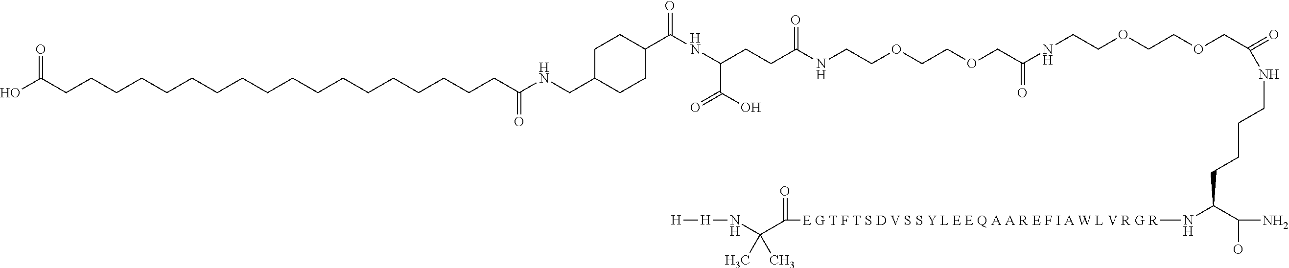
C(=O)(C1CCC(CNC(CCCCCCCCCCCCCCCCCCC(O)=O)=O)CC1)NC(CCC(NCCOCCOCC(NCCOCCOCC(=O)NCCCCC(C(N)O)N[E G T F T S D V S S Y L E E Q A A R E F I A W L V R G R]C(=O)C(C)(C)N[H][H])=O)=O)C(O)=O
